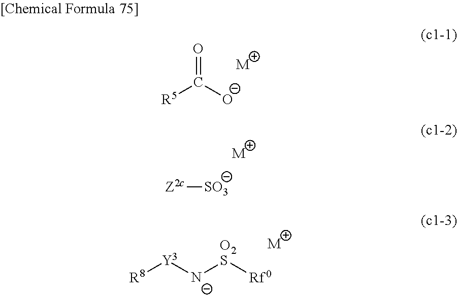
[Z2c][SO3].[M].[R8][Y3][N-][O2S][Rf0].[M].[R5]C([O-])=O.[M]
